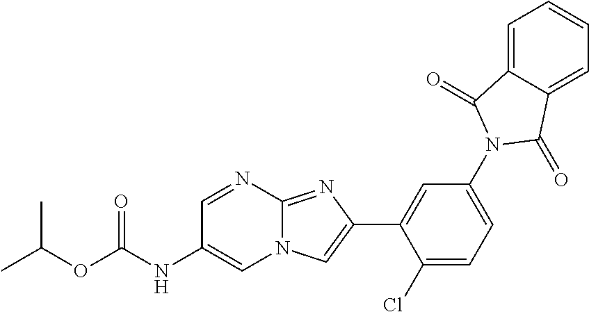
C1=NC2=NC(C3=CC(N4C(=O)C5=CC=CC=C5C4=O)=CC=C3Cl)=CN2C=C1NC(=O)OC(C)C
